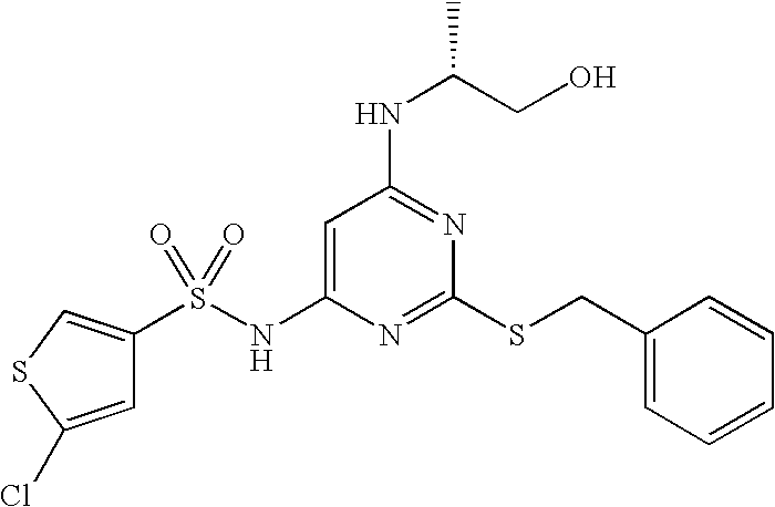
C1=C(NS(C2=CSC(Cl)=C2)(=O)=O)N=C(SCC2=CC=CC=C2)N=C1NC(CO)C
